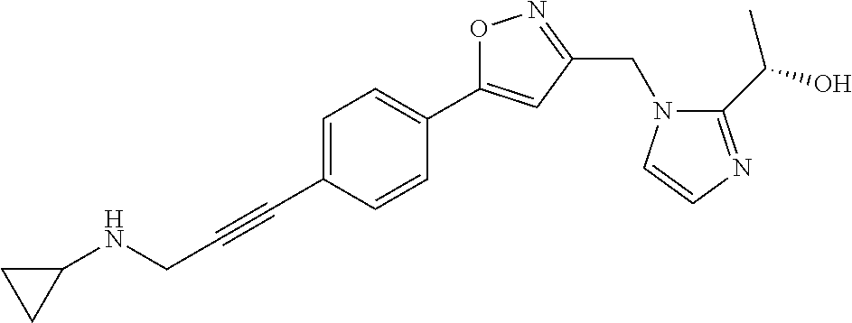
C1=C(C#CCNC2CC2)C=CC(C2=CC(CN3C(C(O)C)=NC=C3)=NO2)=C1
